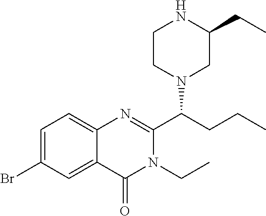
C1=C(Br)C=C2C(=C1)N=C(C(CCC)N1CC(CC)NCC1)N(CC)C2=O
